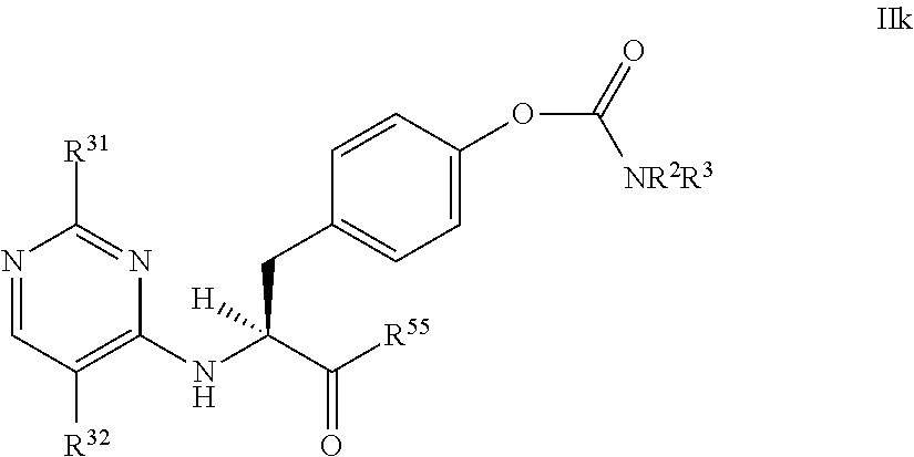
N1=CC([R32])=C(NC(C([R55])=O)(CC2=CC=C(OC(=O)[NR2R3])C=C2)[H])N=C1[R31]
